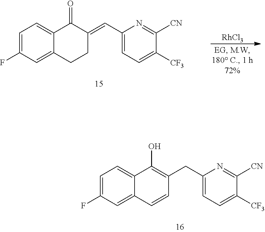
C1=C(F)C=C2C(=C1)C(O)=C(CC1=CC=C([CF3])C([CN])=N1)C=C2.C1=C(F)C=C2C(=C1)C(=O)C(=CC1=CC=C([CF3])C([CN])=N1)CC2.[RhCl3]
